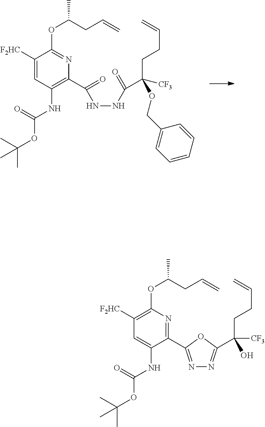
C(CC=C)C(C(=O)NNC(C1=C(NC(=O)OC(C)(C)C)C=C([F2HC])C(OC(CC=C)C)=N1)=O)(OCC1=CC=CC=C1)[CF3].N1=C(C2=NC(OC(CC=C)C)=C([F2HC])C=C2NC(=O)OC(C)(C)C)OC(C(CCC=C)(O)[CF3])=N1
